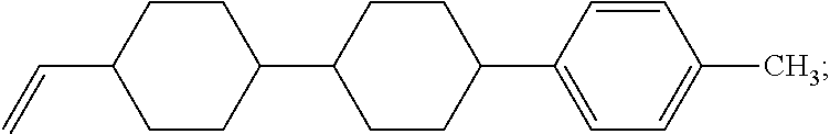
C1CC(C2CCC(C3=CC=C(C)C=C3)CC2)CCC1C=C
